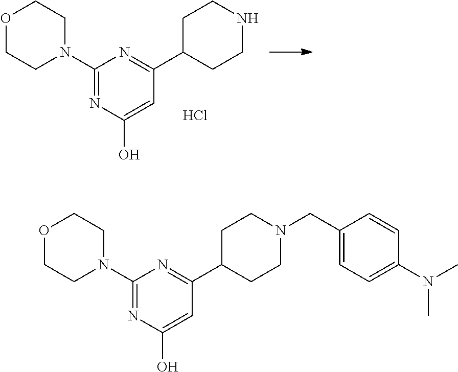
C1(N2CCOCC2)=NC(O)=CC(C2CCN(CC3=CC=C(N(C)C)C=C3)CC2)=N1.C1(N2CCOCC2)=NC(O)=CC(C2CCNCC2)=N1.Cl
